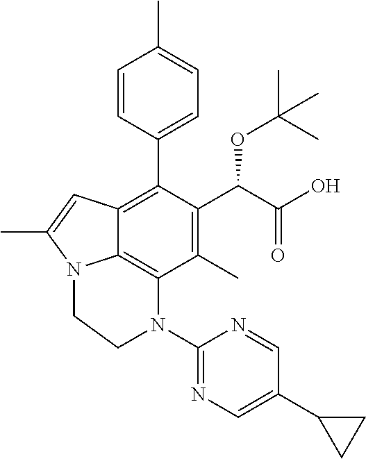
C1=CC(C2=C3C4=C(C(C)=C2C(C(O)=O)OC(C)(C)C)N(C2=NC=C(C5CC5)C=N2)CCN4C(C)=C3)=CC=C1C
